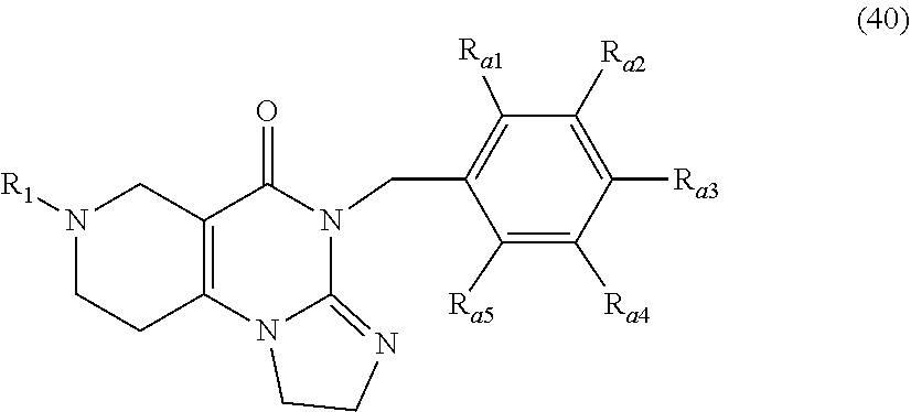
C1CN2C3=C(CN([R1])CC3)C(=O)N(CC3=C([Ra1])C([Ra2])=C([Ra3])C([Ra4])=C3[Ra5])C2=N1
